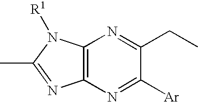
C12=C(N=C([Ar])C(CC)=N1)N=C(C)N2[R1]
